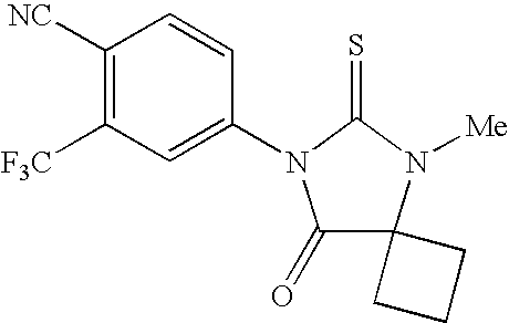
C1([NC])=C([F3C])C=C(N2C(=O)C3(N([Me])C2=S)CCC3)C=C1
